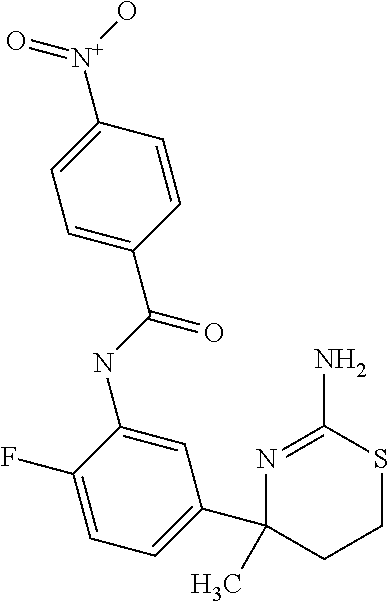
CC1(C2=CC=C(F)C(NC(=O)C3=CC=C([N+](=O)O)C=C3)=C2)N=C(N)SCC1
